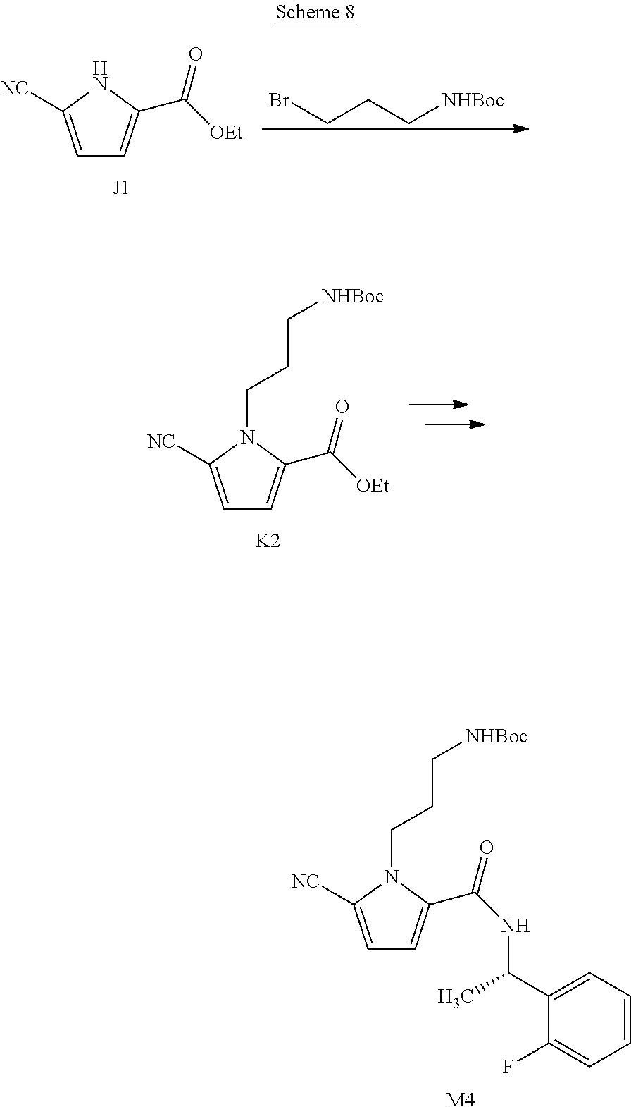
C1=C([NC])N(CCC[NHBoc])C(C(NC(C)C2=CC=CC=C2F)=O)=C1.[M4].C1=C([NC])NC(C([OEt])=O)=C1.BrCCC[NHBoc].C1=C([NC])N(CCC[NHBoc])C(C([OEt])=O)=C1.[K2]
